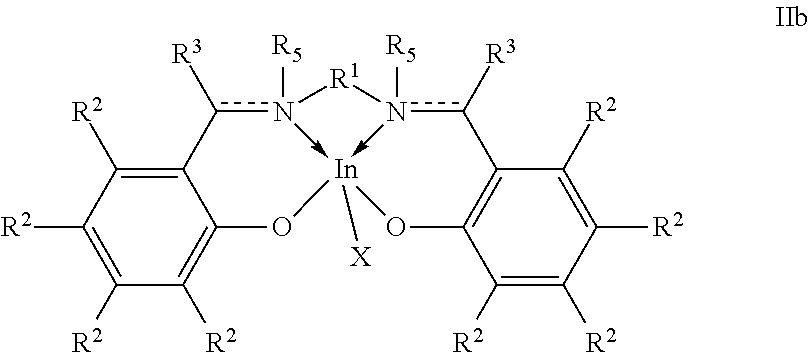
C12=C([R2])C([R2])=C([R2])C([R2])=C1O[In]13([X])-n([R5])(c2[R3])[R1]n->1([R5])c([R3])C1=C(O3)C([R2])=C([R2])C([R2])=C1[R2]
